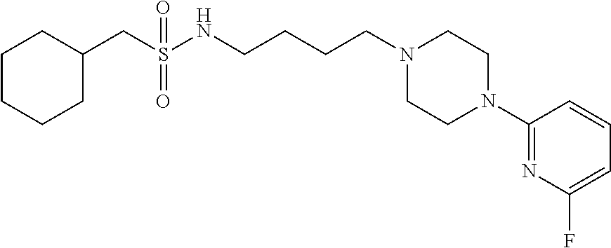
C(CCCN1CCN(C2=NC(F)=CC=C2)CC1)NS(CC1CCCCC1)(=O)=O
